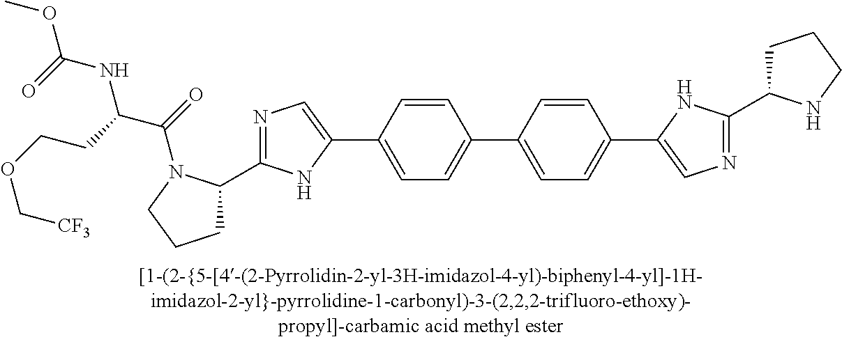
C1(C2=CC=C(C3=CN=C(C4CCCN4)N3)C=C2)=CC=C(C2=CN=C(C3CCCN3C(C(NC(OC)=O)CCOC[CF3])=O)N2)C=C1
